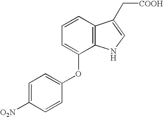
C1=C(OC2=CC=C([O2N])C=C2)C2=C(C=C1)C(C[COOH])=CN2
